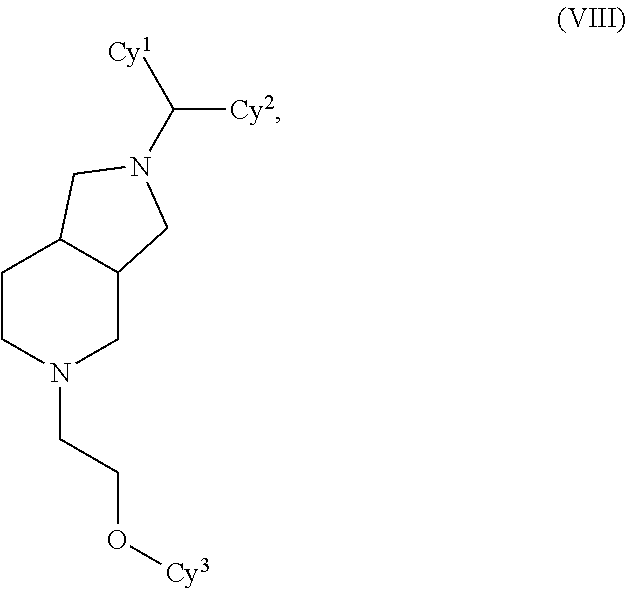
C1CN(CCO[Cy3])CC2C1CN(C([Cy1])[Cy2])C2
